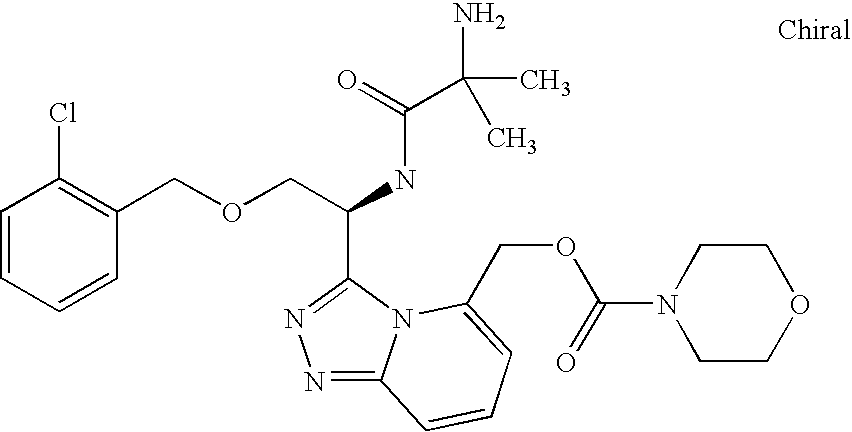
C1=CC=CC(COCC(NC(C(C)(N)C)=O)C2=NN=C3N2C(COC(N2CCOCC2)=O)=CC=C3)=C1Cl
